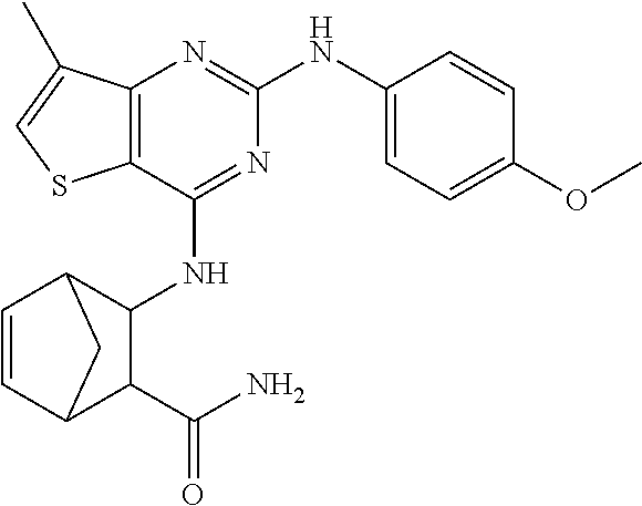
C12=C(C(NC3C4C=CC(C3C(N)=O)C4)=NC(NC3=CC=C(OC)C=C3)=N1)SC=C2C
